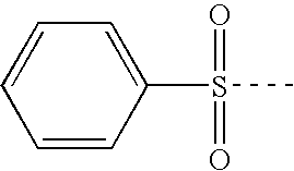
C1=CC(S(=O)(=O)C)=CC=C1
